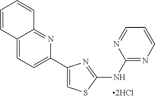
C12=CC=C(C3=CSC(NC4=NC=CC=N4)=N3)N=C1C=CC=C2
